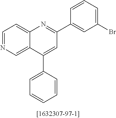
C12=CC=NC=C1C(C1=CC=CC=C1)=CC(C1=CC(Br)=CC=C1)=N2
